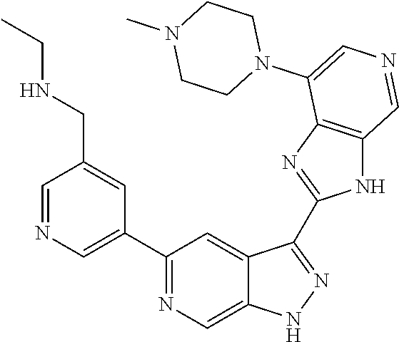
C1(C2=CN=CC(CNCC)=C2)=NC=C2C(=C1)C(C1=NC3=C(N1)C=NC=C3N1CCN(C)CC1)=NN2
